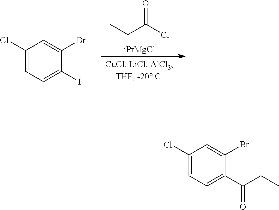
O=C(Cl)CC.[iPrMgCl].C1(Cl)=CC=C(I)C(Br)=C1.C1(Cl)=CC=C(C(CC)=O)C(Br)=C1
